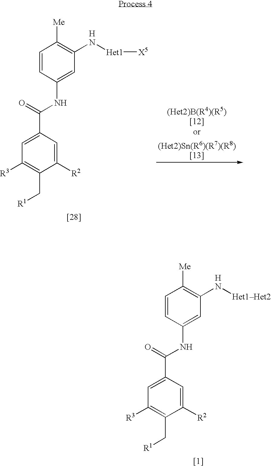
C1=C(C(=O)NC2=CC(N[Het1Het2])=C([Me])C=C2)C=C([R2])C(C[R1])=C1[R3].[H].C1=C(C(=O)NC2=CC(N[Het1][X5])=C([Me])C=C2)C=C([R2])C(C[R1])=C1[R3].[H]
